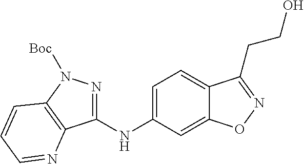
C1=C(NC2=NN([Boc])C3=C2N=CC=C3)C=C2C(=C1)C(CCO)=NO2
